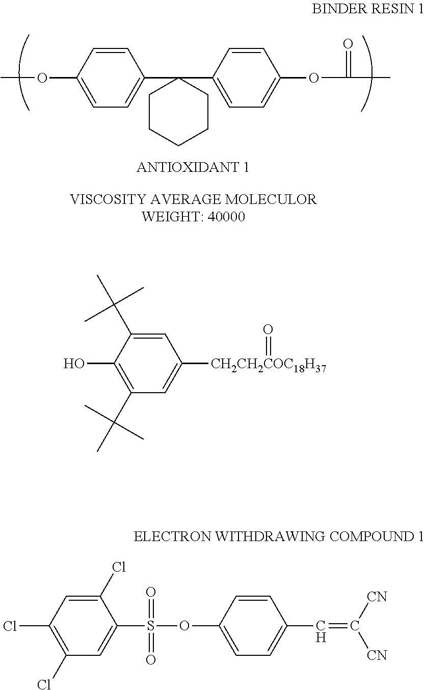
C1(OC)=CC=C(C2(C3=CC=C(OC(=O)C)C=C3)CCCCC2)C=C1.C1(O)=C(C(C)(C)C)C=C([CH2CH2COC18H37]=O)C=C1C(C)(C)C.C1(Cl)=C(Cl)C=C(S(=O)(OC2=CC=C(C=C([CN])[CN])C=C2)=O)C(Cl)=C1
